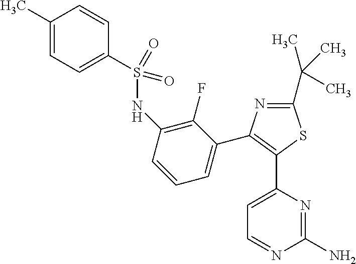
C1(C)=CC=C(S(=O)(=O)NC2=C(F)C(C3=C(C4=CC=NC(N)=N4)SC(C(C)(C)C)=N3)=CC=C2)C=C1
